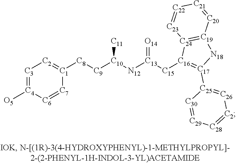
[C3]1=[C4]([O5])[C6]=[C7][C1]([C8][C9][C10]([N12][C13]([C15][C16]2=[C17]([C25]3=[C26][C2]=[C28][C29]=[C30]3)[N18][C19]3=[C24]2[C23]=[C22][C21]=[C20]3)=[O14])[C11])=[C2]1
